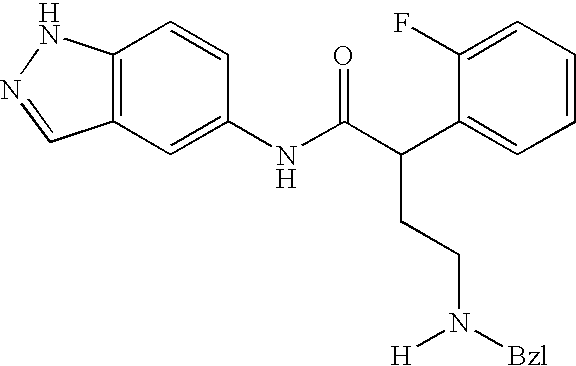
C12=C(C=C(NC(C(C3=CC=CC=C3F)CCN([Bzl])[H])=O)C=C1)C=NN2
